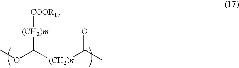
[(CH2)m]([COOR17])C([(CH2)n]C(C)=O)OC
